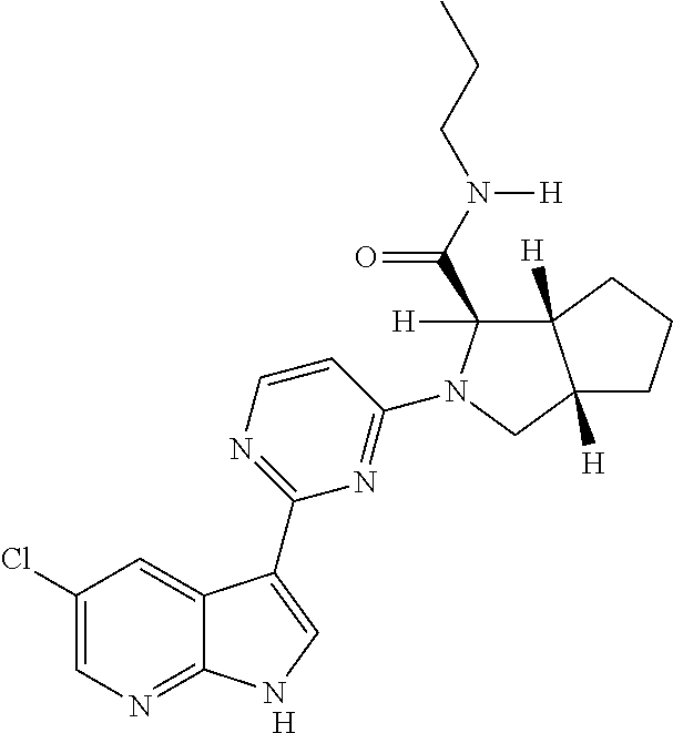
[H].C1(Cl)=CN=C2C(=C1)C(C1=NC=CC(N3C(C(N(CCC)[H])=O)([H])C4([H])C([H])(C3)CCC4)=N1)=CN2
